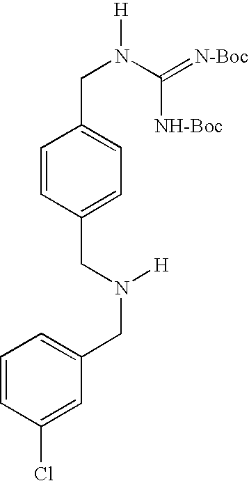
C1=CC(CN(CC2=CC=CC(Cl)=C2)[H])=CC=C1CN([H])C(=[N-Boc])[NH-Boc]
